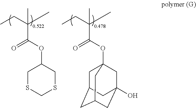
CCC(C)(C)C(OC1CSCSC1)=O.CCC(C)(C)C(OC12CC3CC(CC(O)(C1)C3)C2)=O
